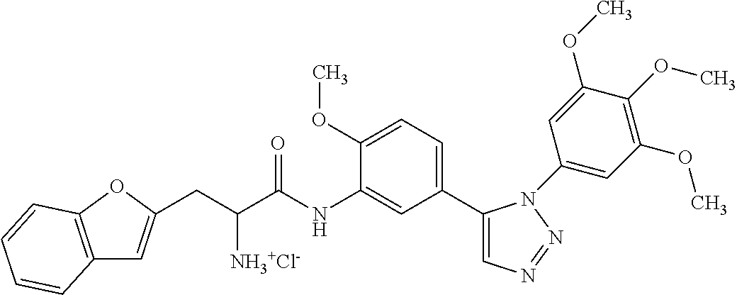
C1(C2=CC=C(OC)C(NC(C([NH3+Cl-])CC3=CC4=C(O3)C=CC=C4)=O)=C2)=CN=NN1C1=CC(OC)=C(OC)C(OC)=C1
